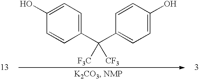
C1(O)=CC=C(C(C2=CC=C(O)C=C2)([F3C])[CF3])C=C1
